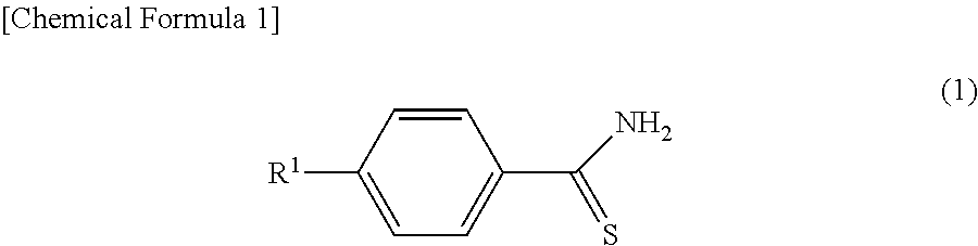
C1=CC([R1])=CC=C1C(=S)N
